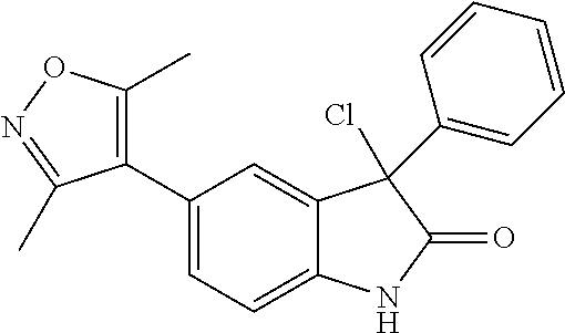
C1(C2=C(C)ON=C2C)=CC=C2C(=C1)C(Cl)(C1=CC=CC=C1)C(=O)N2
